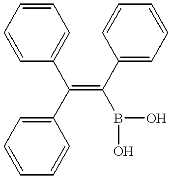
C1=CC=CC(C(C2=CC=CC=C2)=C(B(O)O)C2=CC=CC=C2)=C1
